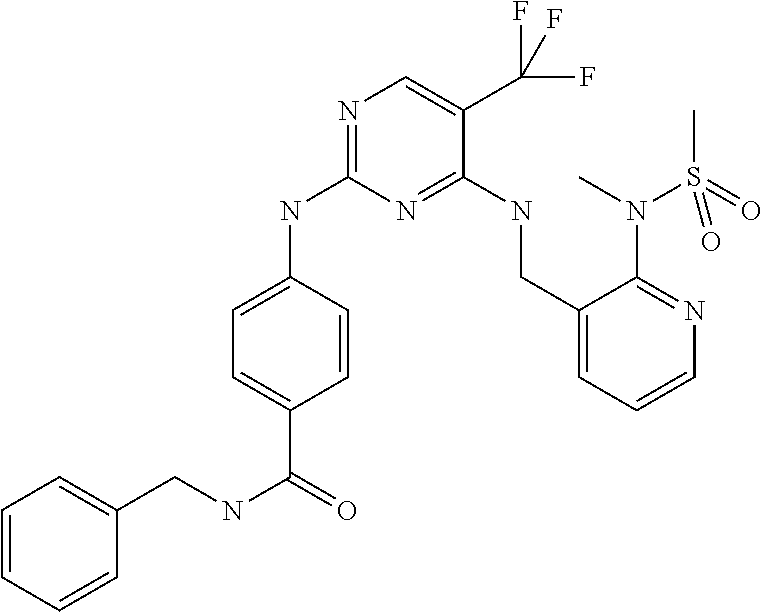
C1=C(NC2=NC=C(C(F)(F)F)C(NCC3=CC=CN=C3N(C)S(C)(=O)=O)=N2)C=CC(C(=O)NCC2=CC=CC=C2)=C1
